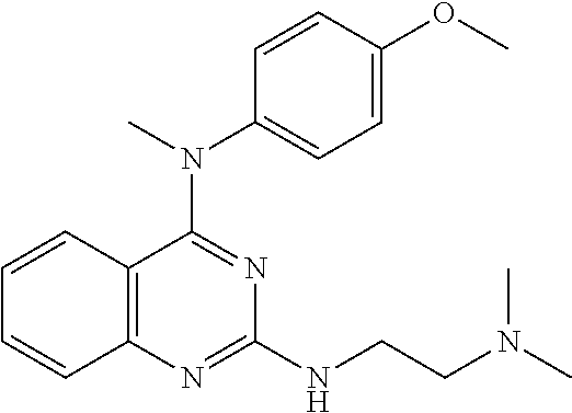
C12=C(N=C(NCCN(C)C)N=C1N(C)C1=CC=C(OC)C=C1)C=CC=C2
